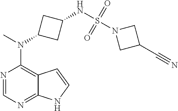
N1=CN=C2C(=C1N(C)C1CC(NS(=O)(N3CC(C#N)C3)=O)C1)C=CN2
